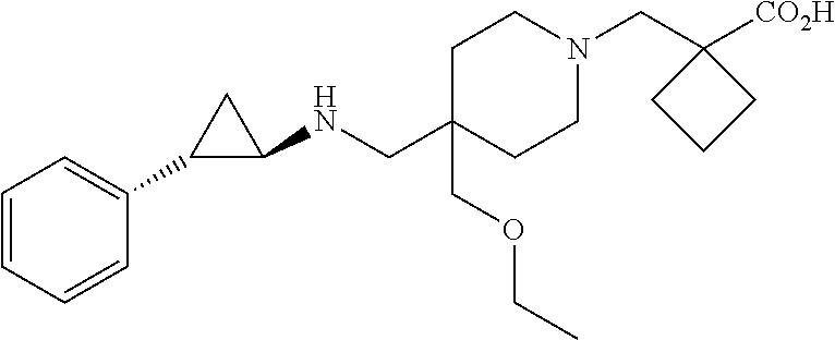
C1C(COCC)(CNC2CC2C2=CC=CC=C2)CCN(CC2([CO2H])CCC2)C1
